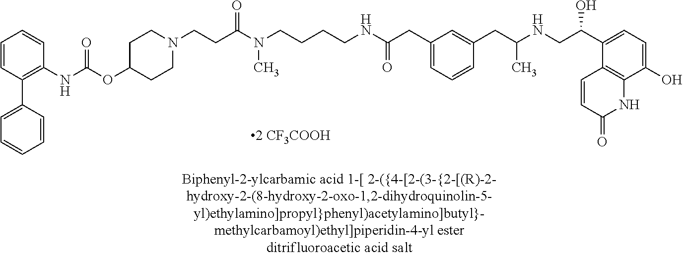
C1=C(O)C2=C(C(C(CNC(CC3=CC(CC(=O)NCCCCN(C)C(CCN4CCC(OC(NC5=C(C6=CC=CC=C6)C=CC=C5)=O)CC4)=O)=CC=C3)C)O)=C1)C=CC(=O)N2
